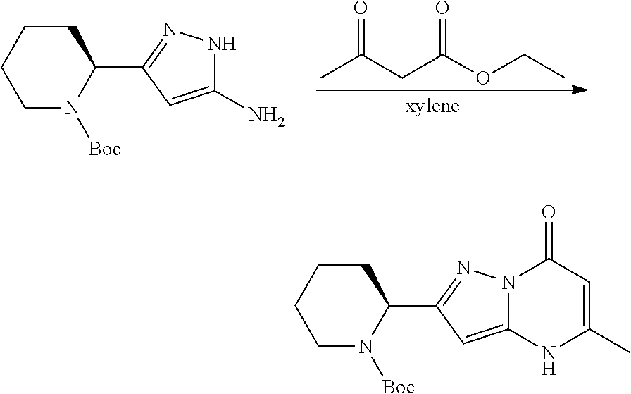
C1CCC(C2=NN3C(=C2)NC(C)=CC3=O)N([Boc])C1.C1CCC(C2=NNC(N)=C2)N([Boc])C1.CC(CC(OCC)=O)=O
